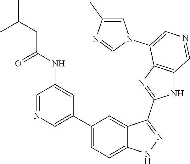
C1(C2=CN=CC(NC(CC(C)C)=O)=C2)=CC=C2C(=C1)C(C1=NC3=C(N1)C=NC=C3N1C=C(C)N=C1)=NN2
